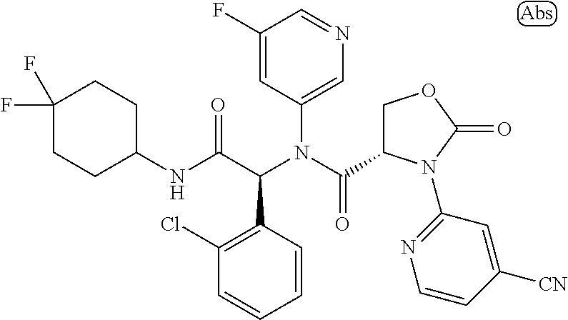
C1(F)=CC(N(C(C2COC(=O)N2C2=NC=CC([CN])=C2)=O)C(C(NC2CCC(F)(F)CC2)=O)C2=C(Cl)C=CC=C2)=CN=C1
